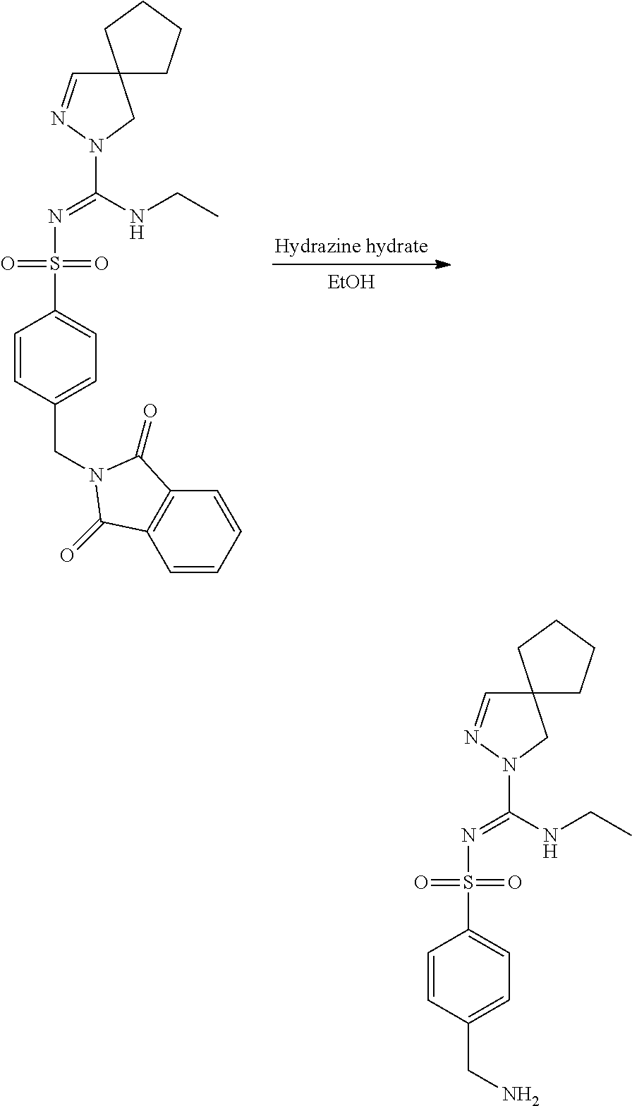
[EtOH].N(=C(NCC)N1CC2(C=N1)CCCC2)S(=O)(=O)C1=CC=C(CN2C(=O)C3=C(C=CC=C3)C2=O)C=C1.N(=C(NCC)N1CC2(C=N1)CCCC2)S(=O)(=O)C1=CC=C(CN)C=C1
